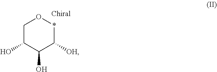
C1C(O)C(O)C([OH])*O1
